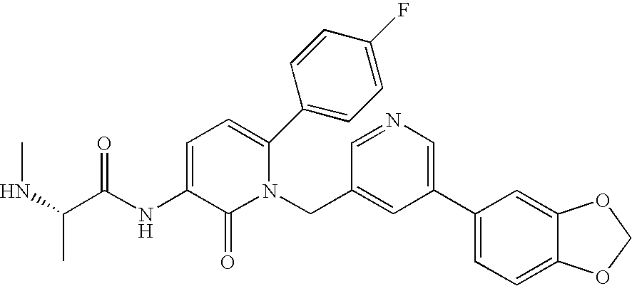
C1(C2=CC=C3C(=C2)OCO3)=CN=CC(CN2C(C3=CC=C(F)C=C3)=CC=C(NC(C(NC)C)=O)C2=O)=C1
